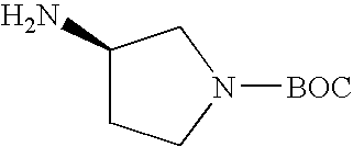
C1(N)CCN([BOC])C1
